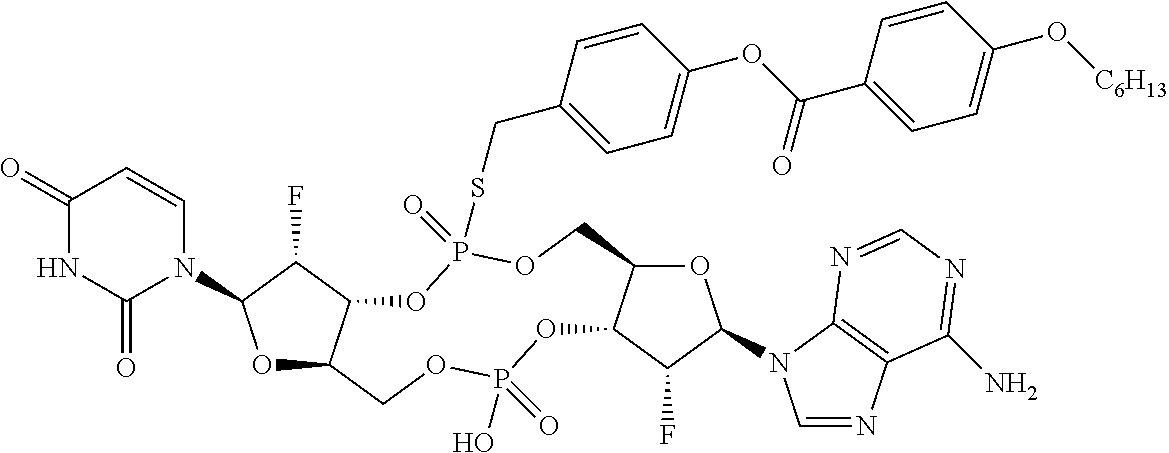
O1C2C(C(F)C1N1C=CC(=O)NC1=O)OP(=O)(SCC1=CC=C(OC(C3=CC=C(O[C6H13])C=C3)=O)C=C1)OCC1C(OP(O)(=O)OC2)C(F)C(N2C=NC3=C2N=CN=C3N)O1
